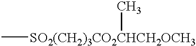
C[SO2(CH2)3CO2CHCH2OCH3]C
